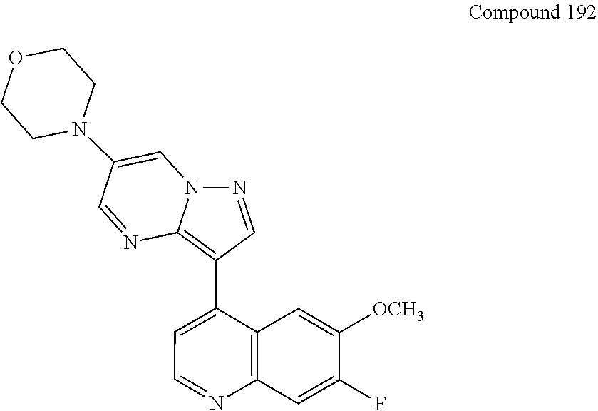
C1=NC2=C(C3=CC=NC4=C3C=C([OCH3])C(F)=C4)C=NN2C=C1N1CCOCC1
